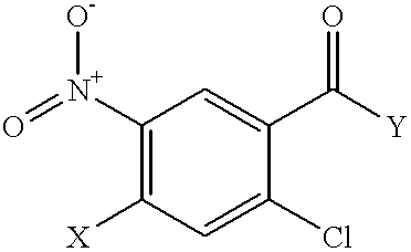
O=[N+](C1=C([X])C=C(Cl)C(C([Y])=O)=C1)[O-]
